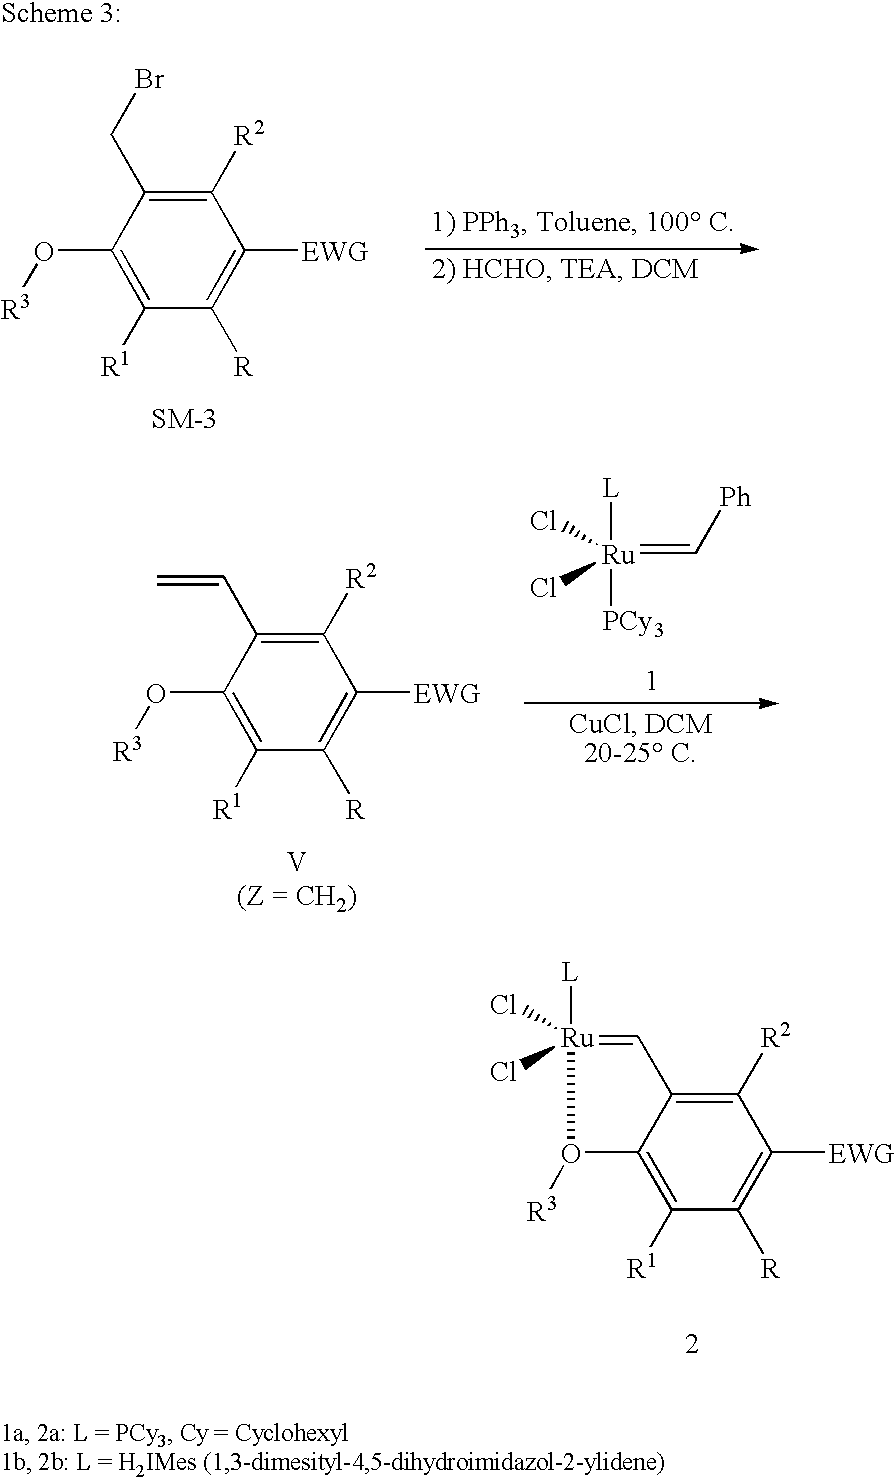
C1([R2])=C(CBr)C(O[R3])=C([R1])C([R])=C1[EWG].C1([R2])=C(C=C)C(O[R3])=C([R1])C([R])=C1[EWG].[Ru](=C[Ph])([PCy3])([L])(Cl)Cl.C1([R2])=C2C(=C([R1])C([R])=C1[EWG])O([R3])[Ru]([L])(Cl)(Cl)=C2
